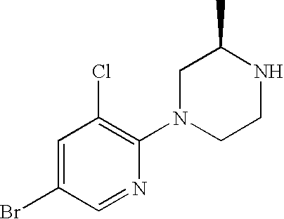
C1=C(Br)C=NC(N2CCNC(C)C2)=C1Cl
